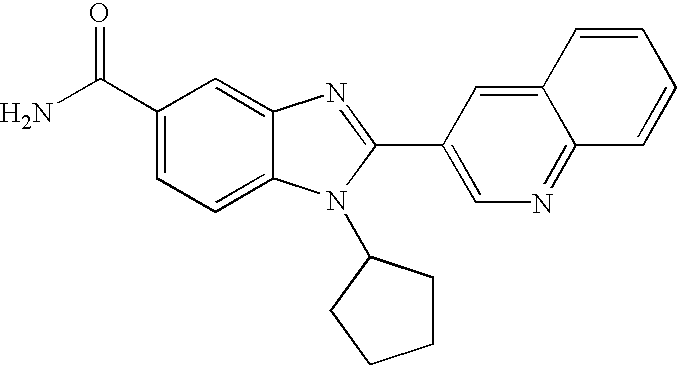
NC(C1=CC=C2C(=C1)N=C(C1=CN=C3C(=C1)C=CC=C3)N2C1CCCC1)=O
